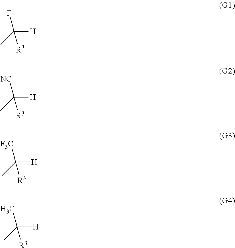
[H]C(C)([R3])F.[H]C(C)([R3])[NC].[H]C(C)([R3])[F3C].[H]C(C)([R3])C
